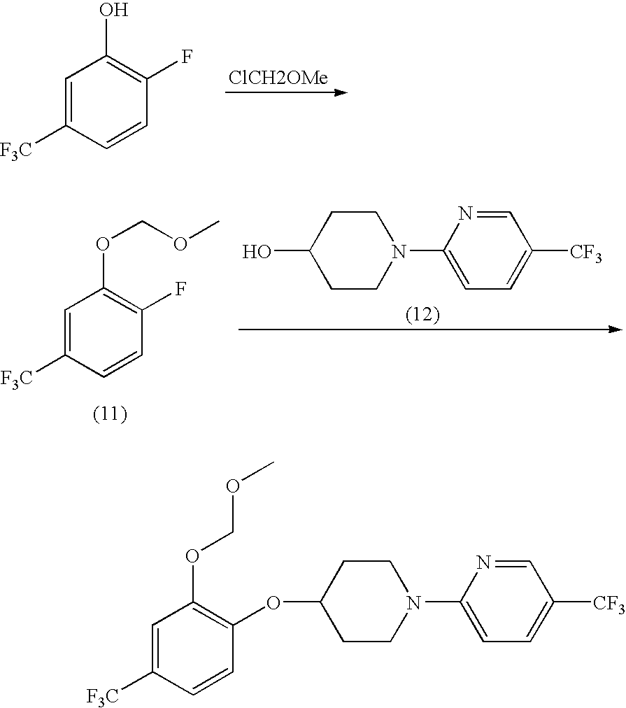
C1=C([F3C])C=CC(F)=C1O.[ClCH2OMe].C1=C([F3C])C=CC(F)=C1OCOC.OC1CCN(C2=CC=C([CF3])C=N2)CC1.O(C1CCN(C2=CC=C([CF3])C=N2)CC1)C1=C(OCOC)C=C([F3C])C=C1
